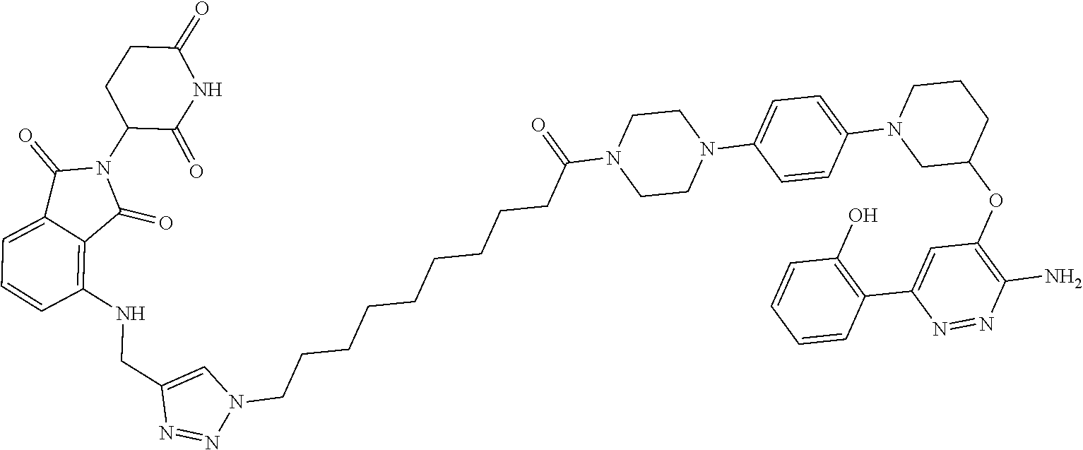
C12=C(NCC3=CN(CCCCCCCCCC(N4CCN(C5=CC=C(N6CCCC(OC7=C(N)N=NC(C8=C(O)C=CC=C8)=C7)C6)C=C5)CC4)=O)N=N3)C=CC=C1C(=O)N(C1C(=O)NC(=O)CC1)C2=O
